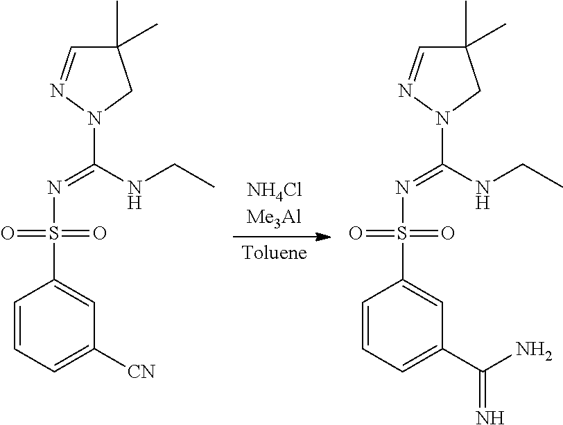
C1=CC=C([CN])C=C1S(=O)(=O)N=C(NCC)N1CC(C)(C)C=N1.C1=CC=C(C(N)=N)C=C1S(=O)(=O)N=C(NCC)N1CC(C)(C)C=N1
